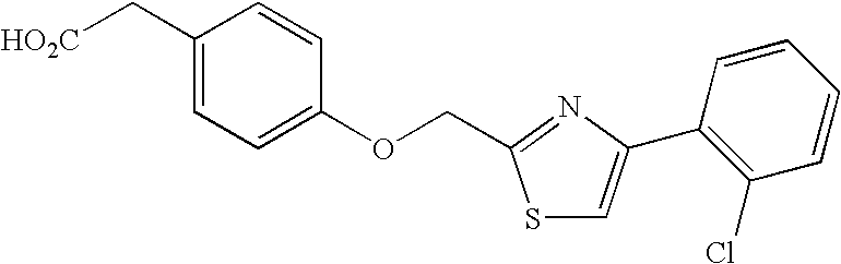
[HO2C]CC1=CC=C(OCC2=NC(C3=C(Cl)C=CC=C3)=CS2)C=C1
